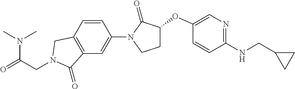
N(C(=O)CN1CC2=C(C=C(N3C(=O)C(OC4=CN=C(NCC5CC5)C=C4)CC3)C=C2)C1=O)(C)C
